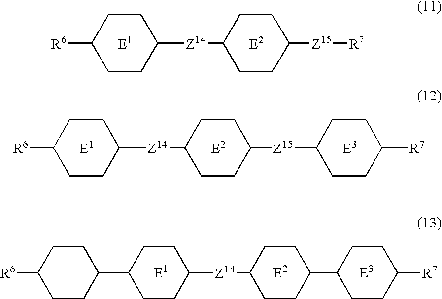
[R6]C1CCC([Z14]C2CCC([Z15][R7])CC2)CC1.[E1].[R6]C1CCC([Z14]C2CCC([Z15]C3CCC([R7])CC3)CC2)CC1.[E1].[E3].C1(C2CCC([Z14]C3CCC(C4CCC([R7])CC4)CC3)CC2)CCC([R6])CC1.[E1].[E3]
